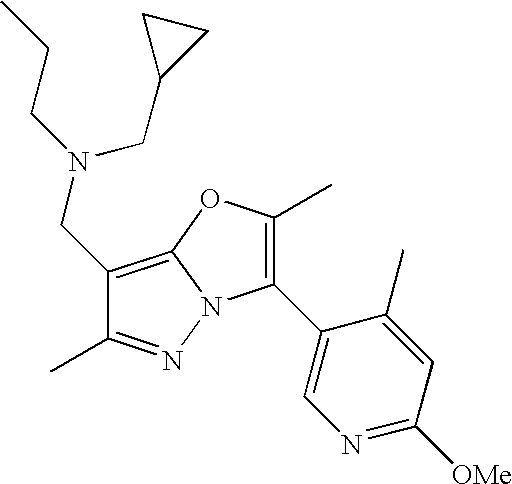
C1(CN(CC2CC2)CCC)=C2N(N=C1C)C(C1=CN=C([OMe])C=C1C)=C(C)O2
